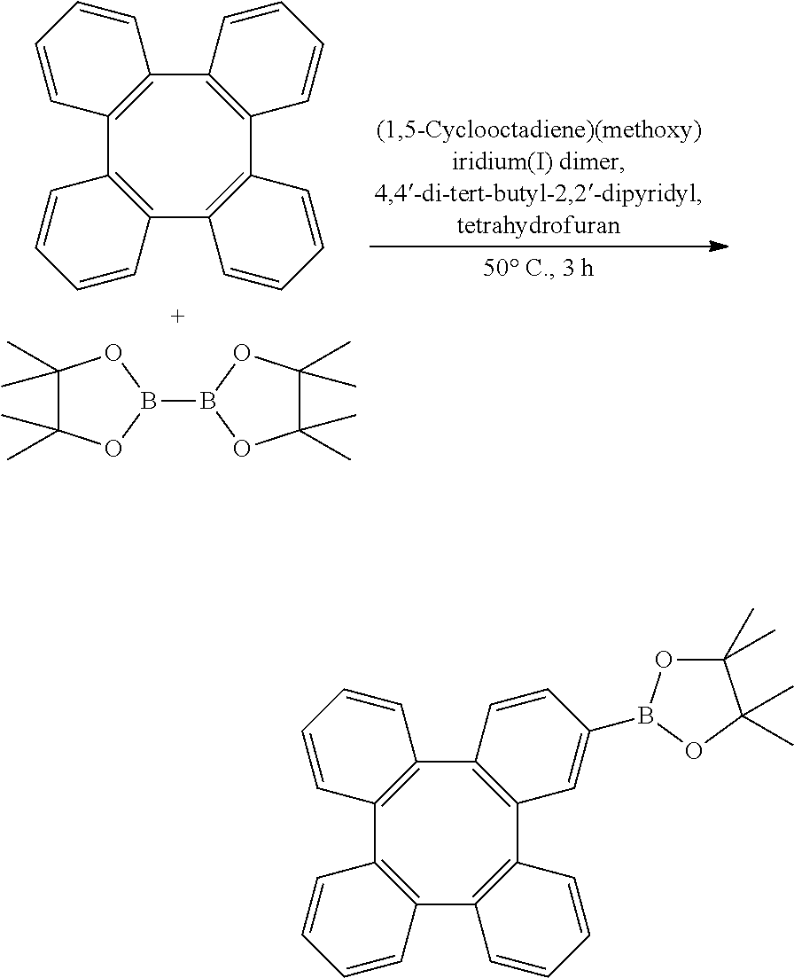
B1(B2OC(C)(C)C(C)(C)O2)OC(C)(C)C(C)(C)O1.C12=C(C3=C(C4=C(C5=C1C=CC=C5)C=CC=C4)C=CC=C3)C=CC=C2.C12=C(C3=C(C4=C(C5=C1C=CC=C5)C=CC=C4)C=C(B1OC(C)(C)C(C)(C)O1)C=C3)C=CC=C2
